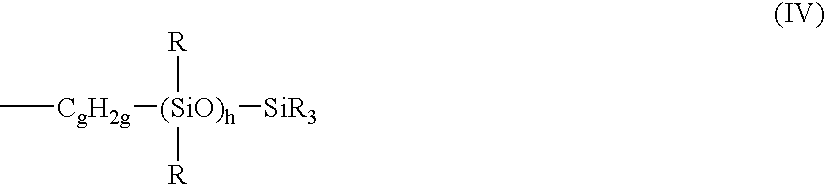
C[CgH2g][(SiO)h]([SiR3])([R])[R]
